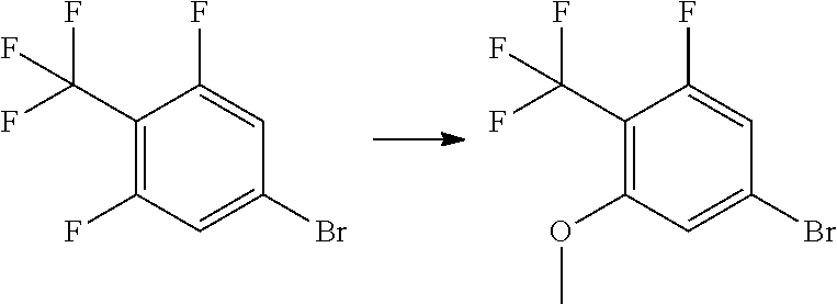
C1(F)=C(C(F)(F)F)C(F)=CC(Br)=C1.C1(OC)=C(C(F)(F)F)C(F)=CC(Br)=C1
